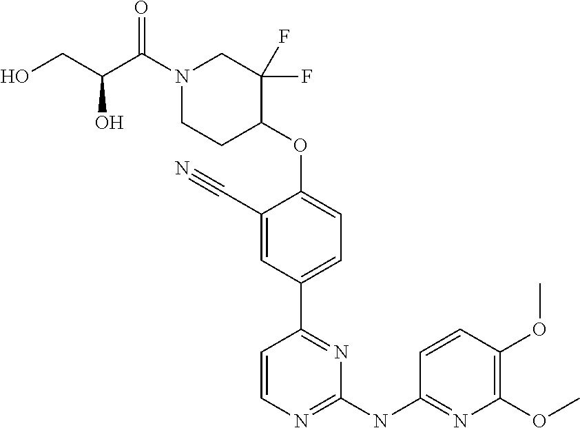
C1(C#N)=CC(C2=NC(NC3=NC(OC)=C(OC)C=C3)=NC=C2)=CC=C1OC1CCN(C(C(CO)O)=O)CC1(F)F
